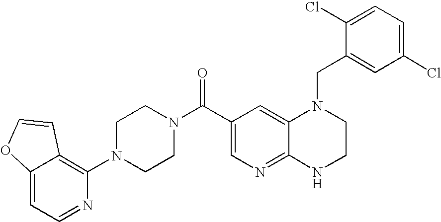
C(C1=CN=C2C(=C1)N(CC1=CC(Cl)=CC=C1Cl)CCN2)(N1CCN(C2=C3C(=CC=N2)OC=C3)CC1)=O
